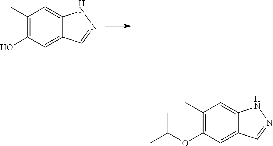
C1(C)=C(O)C=C2C(=C1)NN=C2.C1(C)=C(OC(C)C)C=C2C(=C1)NN=C2
